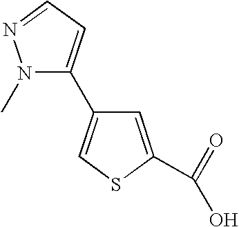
N1(C)C(C2=CSC(C(=O)O)=C2)=CC=N1
